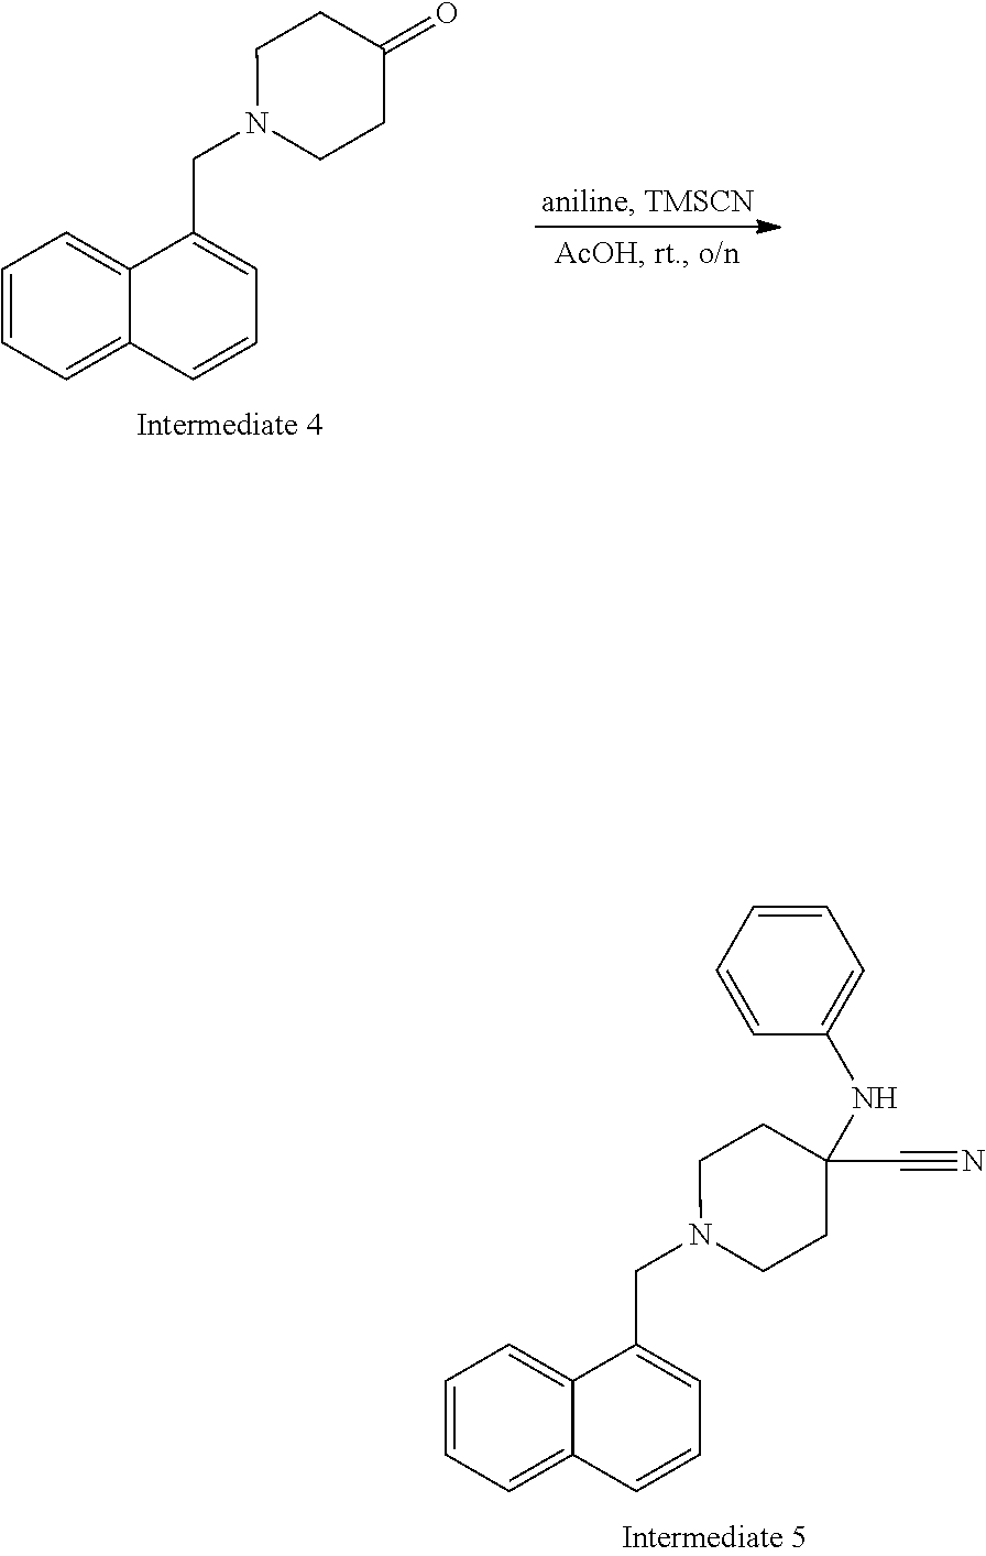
C1=CC=C2C(=C1)C(CN1CCC(NC3=CC=CC=C3)(C#N)CC1)=CC=C2.C1=CC=C2C(=C1)C(CN1CCC(=O)CC1)=CC=C2
